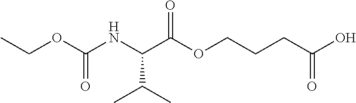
CCOC(NC(C(OCCCC(O)=O)=O)C(C)C)=O
